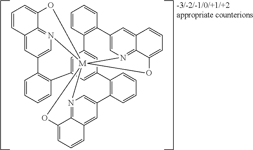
C1=CC2=C(C=C1)C1=CN3=C4C(=C1)C=CC=C4O[M]3145N3=C6C(=CC(=C3)C3=C(C7=CC2=CC(=C7)C2=C(C=CC=C2)C2=CN1=C1C(=C2)C=CC=C1O4)C=CC=C3)C=CC=C6O5
